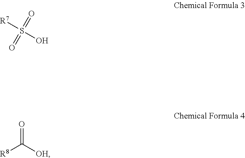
[R7]S(O)(=O)=O.[R8]C([OH])=O
